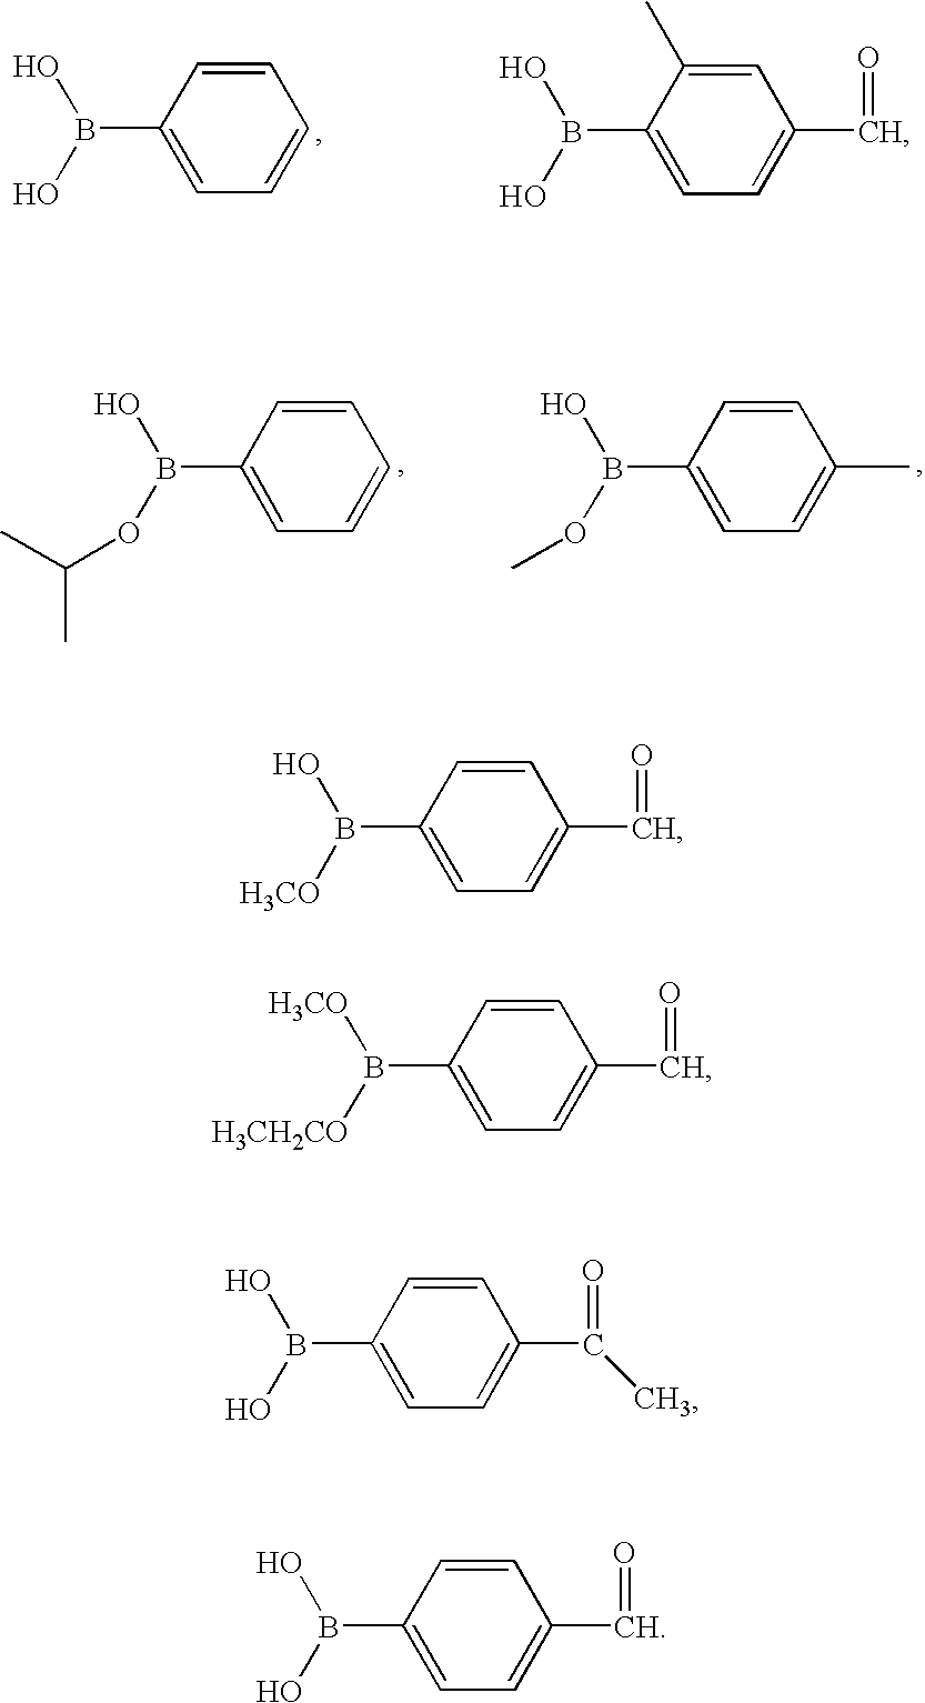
C1=C(B(O)O)C=CC=C1.C1=C(B(O)O)C(C)=CC(C=O)=C1.C1=C(B(O)OC(C)C)C=CC=C1.C1=C(B(O)OC)C=CC(C)=C1.C1=C(B(O)[H3CO])C=CC(C=O)=C1.C1=C(B([H3CO])[H3CH2CO])C=CC(C=O)=C1.C1=C(B(O)O)C=CC(C(=O)C)=C1.C1=C(B(O)O)C=CC(C=O)=C1
